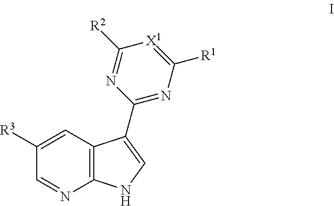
C12=C(N=CC([R3])=C1)NC=C2C1=NC([R1])=[X1]C([R2])=N1
